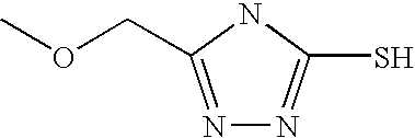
N1=C(COC)NC(S)=N1
